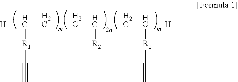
[H]C(CCC(CC([H])[R1]C#C)[R2])[R1]C#C
